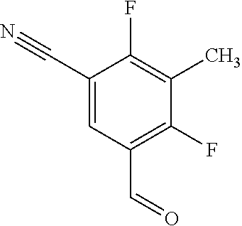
C1(C#N)=CC(C=O)=C(F)C(C)=C1F
